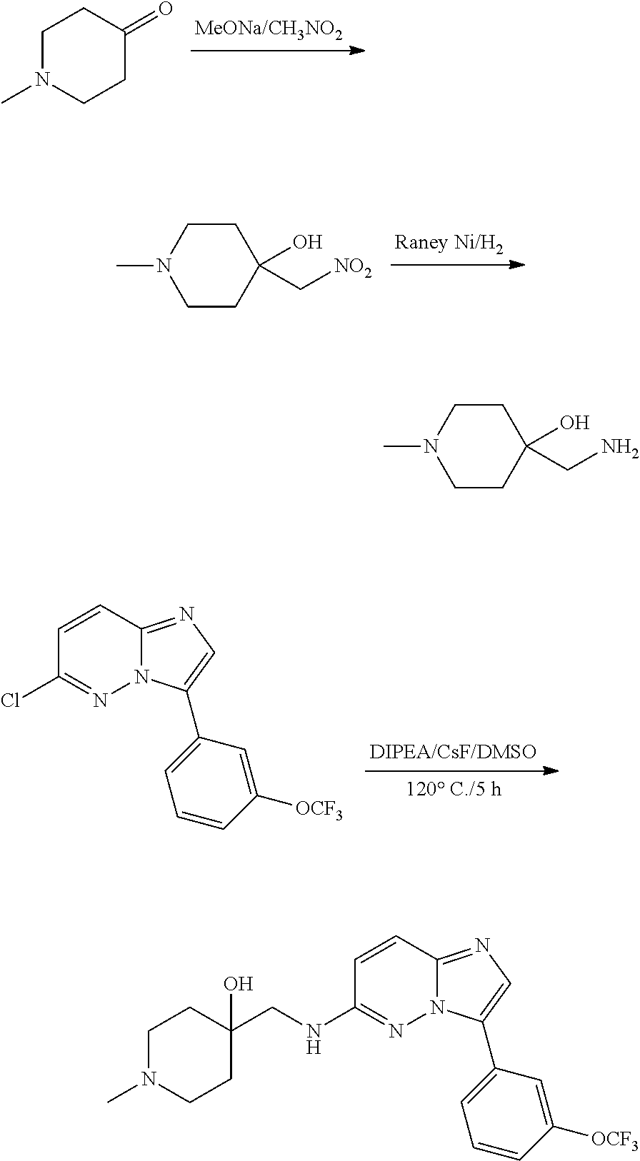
C1N(C)CCC(=O)C1.C1CC(O)(C[NO2])CCN1C.C1=CC2=NC=C(C3=CC=CC([OCF3])=C3)N2N=C1NCC1(O)CCN(C)CC1.C1=CC2=NC=C(C3=CC=CC([OCF3])=C3)N2N=C1Cl.C1CC(O)(CN)CCN1C
